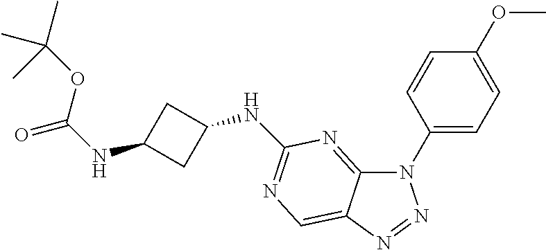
C12=NC(NC3CC(NC(=O)OC(C)(C)C)C3)=NC=C1N=NN2C1=CC=C(OC)C=C1
